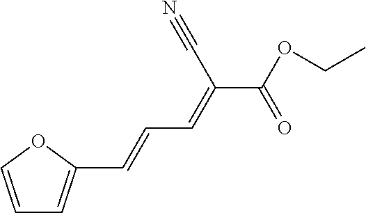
C1=COC(C=CC=C(C(OCC)=O)C#N)=C1
